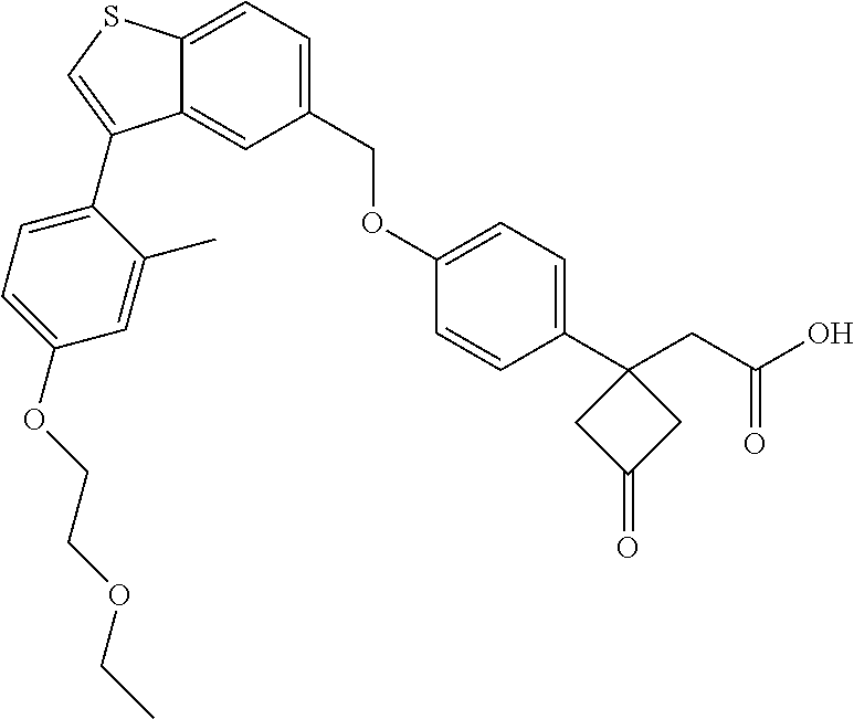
C12=CC=C(COC3=CC=C(C4(CC(O)=O)CC(=O)C4)C=C3)C=C1C(C1=CC=C(OCCOCC)C=C1C)=CS2
